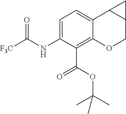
C1=C(NC([F3C])=O)C(C(OC(C)(C)C)=O)=C2C(=C1)C1C(CO2)C1
